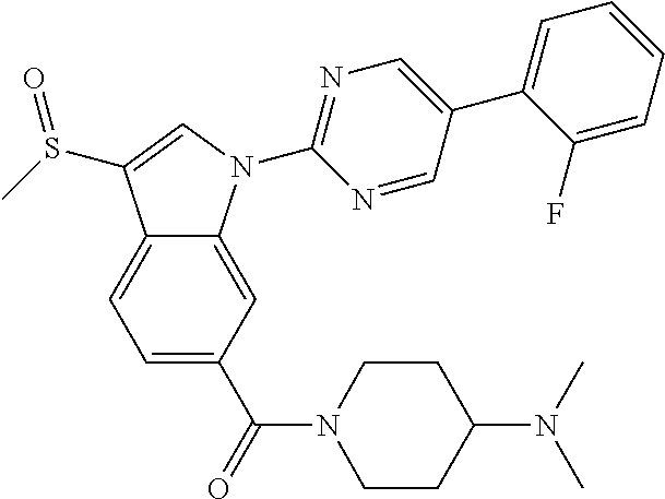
C12=CC=C(C(=O)N3CCC(N(C)C)CC3)C=C1N(C1=NC=C(C3=CC=CC=C3F)C=N1)C=C2S(C)=O
